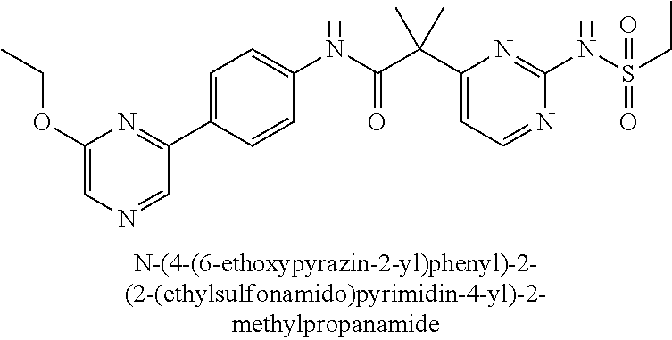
C1(NC(=O)C(C2=CC=NC(NS(=O)(=O)CC)=N2)(C)C)=CC=C(C2=NC(OCC)=CN=C2)C=C1
